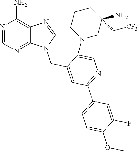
N1(CC2=CC(C3=CC=C(OC)C(F)=C3)=NC=C2N2CC(N)(C[CF3])CCC2)C2=NC=NC(N)=C2N=C1
